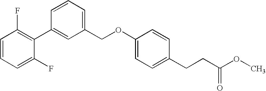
C1(C2=CC(COC3=CC=C(CCC(OC)=O)C=C3)=CC=C2)=C(F)C=CC=C1F
